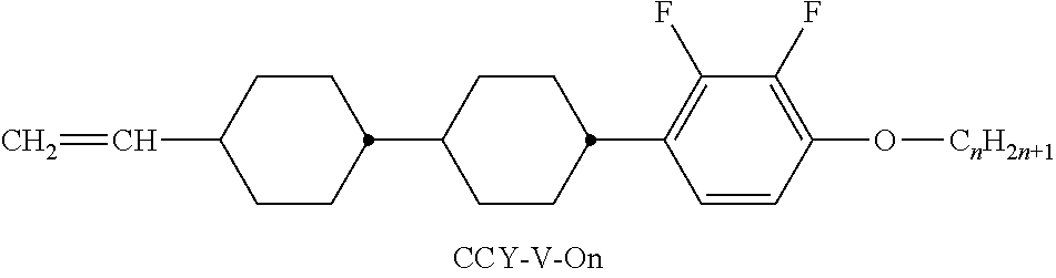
C1(C2CCC(C=C)CC2)CCC(C2=C(F)C(F)=C(O[CnH2n+1])C=C2)CC1
